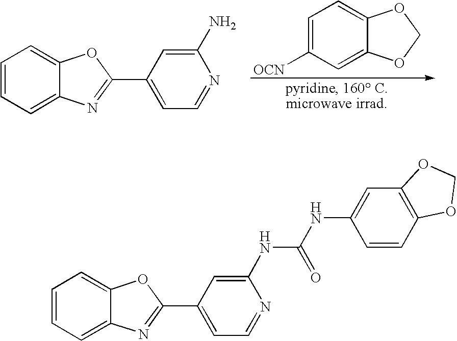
C1=C([OCN])C=C2C(=C1)OCO2.C1=CC=C2C(=C1)OC(C1=CC=NC(N)=C1)=N2.C1=CC=C2C(=C1)OC(C1=CC=NC(NC(=O)NC3=CC4=C(C=C3)OCO4)=C1)=N2
